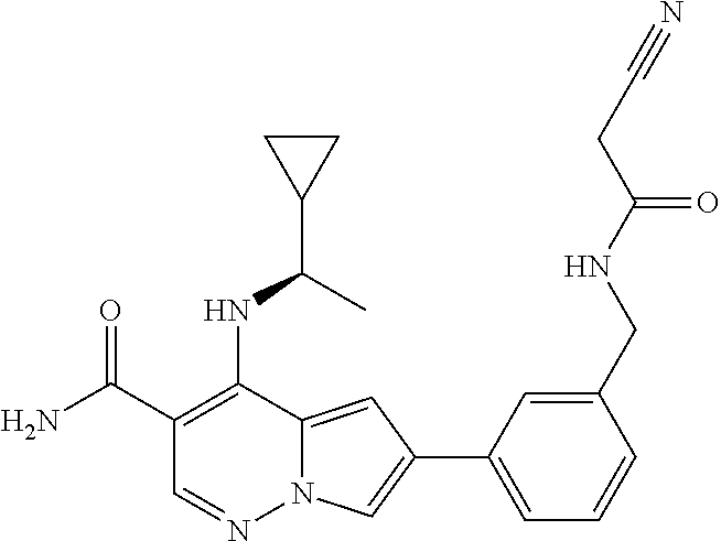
C1(C(N)=O)=C(NC(C2CC2)C)C2=CC(C3=CC=CC(CNC(CC#N)=O)=C3)=CN2N=C1
